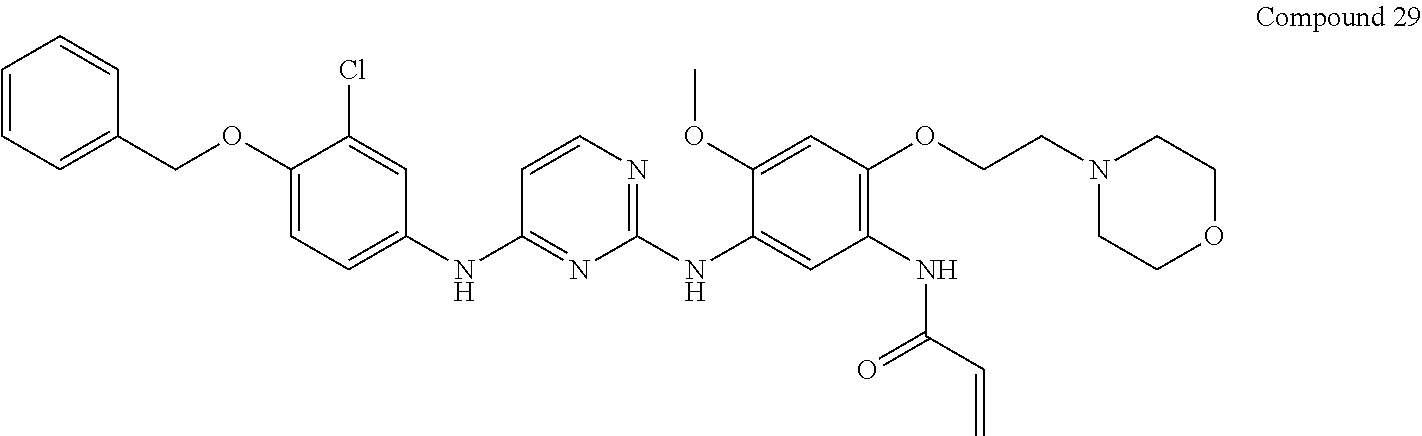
C1=CC=C(COC2=CC=C(NC3=NC(NC4=CC(NC(=O)C=C)=C(OCCN5CCOCC5)C=C4OC)=NC=C3)C=C2Cl)C=C1
